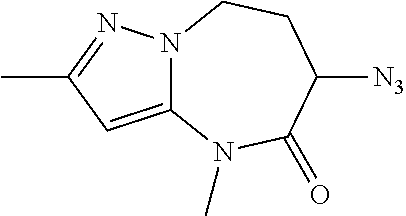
N12C(=CC(C)=N1)N(C)C(=O)C([N3])CC2
